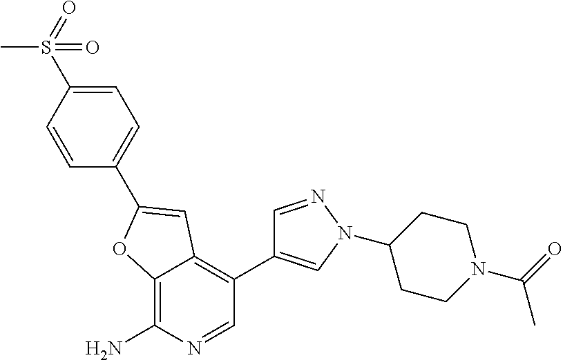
C12=C(N)N=CC(C3=CN(C4CCN(C(C)=O)CC4)N=C3)=C1C=C(C1=CC=C(S(=O)(C)=O)C=C1)O2
